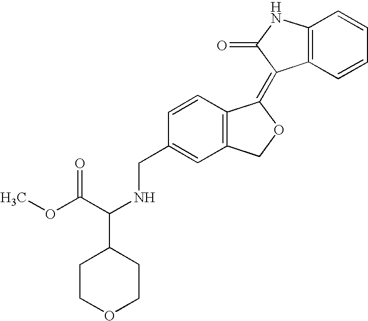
C1=CC(CNC(C(OC)=O)C2CCOCC2)=CC2=C1C(=C1C3=C(C=CC=C3)NC1=O)OC2
